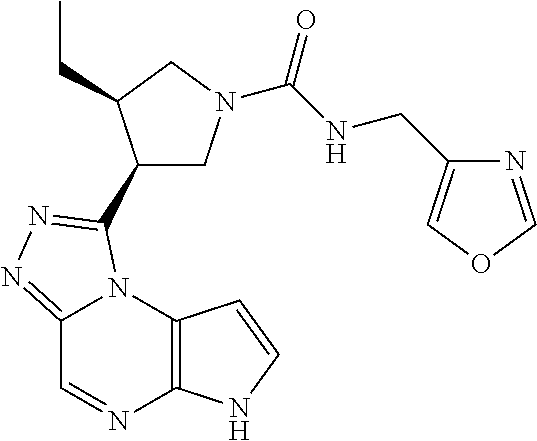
C12=NN=C(C3CN(C(NCC4=COC=N4)=O)CC3CC)N1C1=C(N=C2)NC=C1
